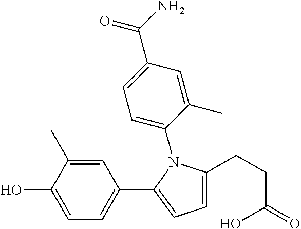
C1=C(C(=O)N)C=C(C)C(N2C(CCC(O)=O)=CC=C2C2=CC=C(O)C(C)=C2)=C1
